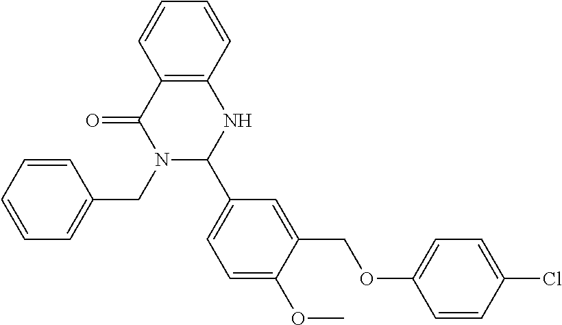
C12=C(C=CC=C1)NC(C1=CC=C(OC)C(COC3=CC=C(Cl)C=C3)=C1)N(CC1=CC=CC=C1)C2=O
